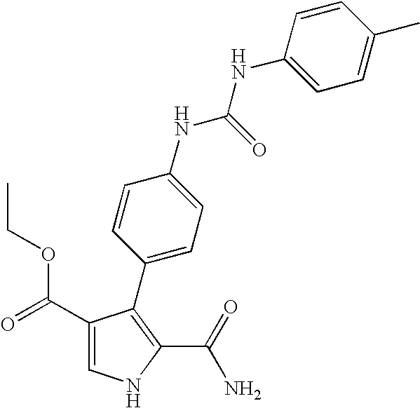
C1(C(=O)OCC)=CNC(C(=O)N)=C1C1=CC=C(NC(NC2=CC=C(C)C=C2)=O)C=C1
